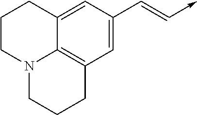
C12=CC(C=C->C)=CC3=C1N(CCC3)CCC2
